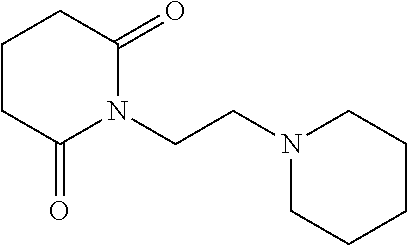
C1CC(=O)N(CCN2CCCCC2)C(=O)C1
